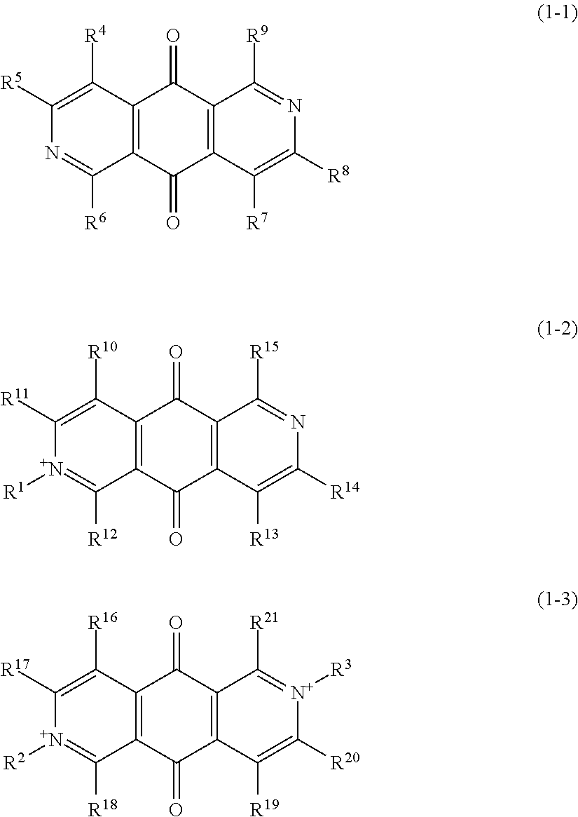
C1([R5])=C([R4])C2=C(C([R6])=N1)C(=O)C1=C(C2=O)C([R9])=NC([R8])=C1[R7].C1([R11])=C([R10])C2=C(C([R12])=[N+]1[R1])C(=O)C1=C(C2=O)C([R15])=NC([R14])=C1[R13].C1([R17])=C([R16])C2=C(C([R18])=[N+]1[R2])C(=O)C1=C(C2=O)C([R21])=[N+]([R3])C([R20])=C1[R19]
